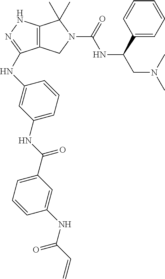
C12=C(NN=C1NC1=CC(NC(C3=CC=CC(NC(C=C)=O)=C3)=O)=CC=C1)C(C)(C)N(C(=O)NC(CN(C)C)C1=CC=CC=C1)C2
